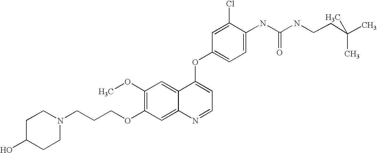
C1(Cl)=CC(OC2=CC=NC3=CC(OCCCN4CCC(O)CC4)=C(OC)C=C23)=CC=C1NC(=O)NCCC(C)(C)C
